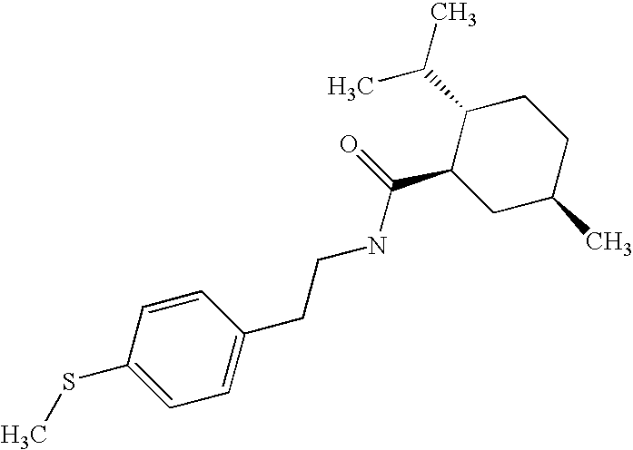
C1(CCNC(C2CC(C)CCC2C(C)C)=O)=CC=C(SC)C=C1
